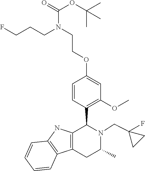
C12=C(NC3=C1CC(C)N(CC1(F)CC1)C3C1=C(OC)C=C(OCCN(CCCF)C(=O)OC(C)(C)C)C=C1)C=CC=C2
